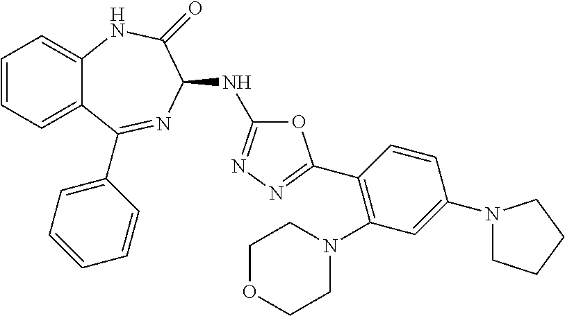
C1=CC=C2C(=C1)NC(=O)C(NC1=NN=C(C3=C(N4CCOCC4)C=C(N4CCCC4)C=C3)O1)N=C2C1=CC=CC=C1
